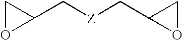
C1(C[Z]CC2OC2)CO1
